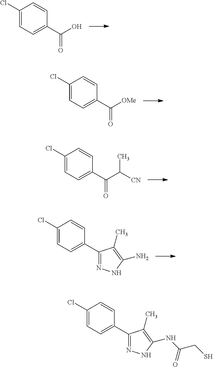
C1(Cl)=CC=C(C(O)=O)C=C1.C1(Cl)=CC=C(C([OMe])=O)C=C1.C1(Cl)=CC=C(C(C([CN])C)=O)C=C1.C1(Cl)=CC=C(C2=NNC(N)=C2C)C=C1.C1(Cl)=CC=C(C2=NNC(NC(CS)=O)=C2C)C=C1
